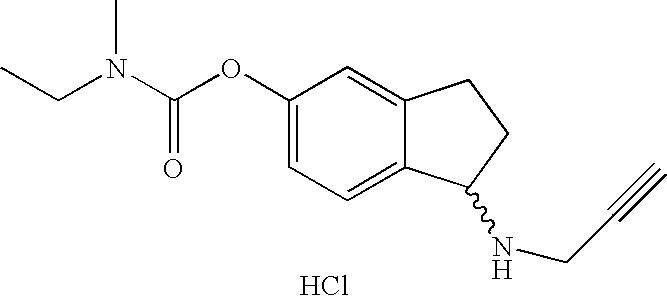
Cl.C1=C(OC(=O)N(CC)C)C=C2C(=C1)C(NCC#C)CC2
